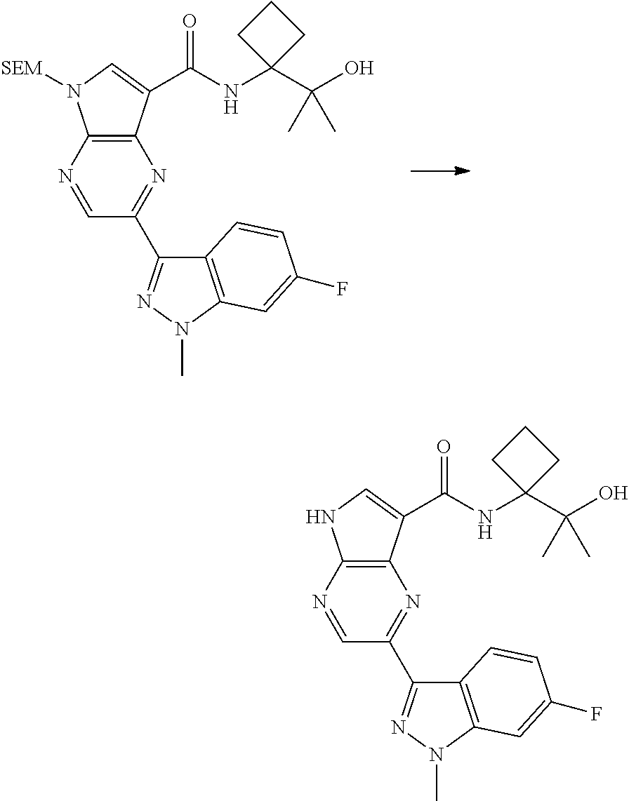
C12=C(N=CC(C3=NN(C)C4=C3C=CC(F)=C4)=N1)N([SEM])C=C2C(NC1(C(O)(C)C)CCC1)=O.C12=C(N=CC(C3=NN(C)C4=C3C=CC(F)=C4)=N1)NC=C2C(NC1(C(O)(C)C)CCC1)=O
